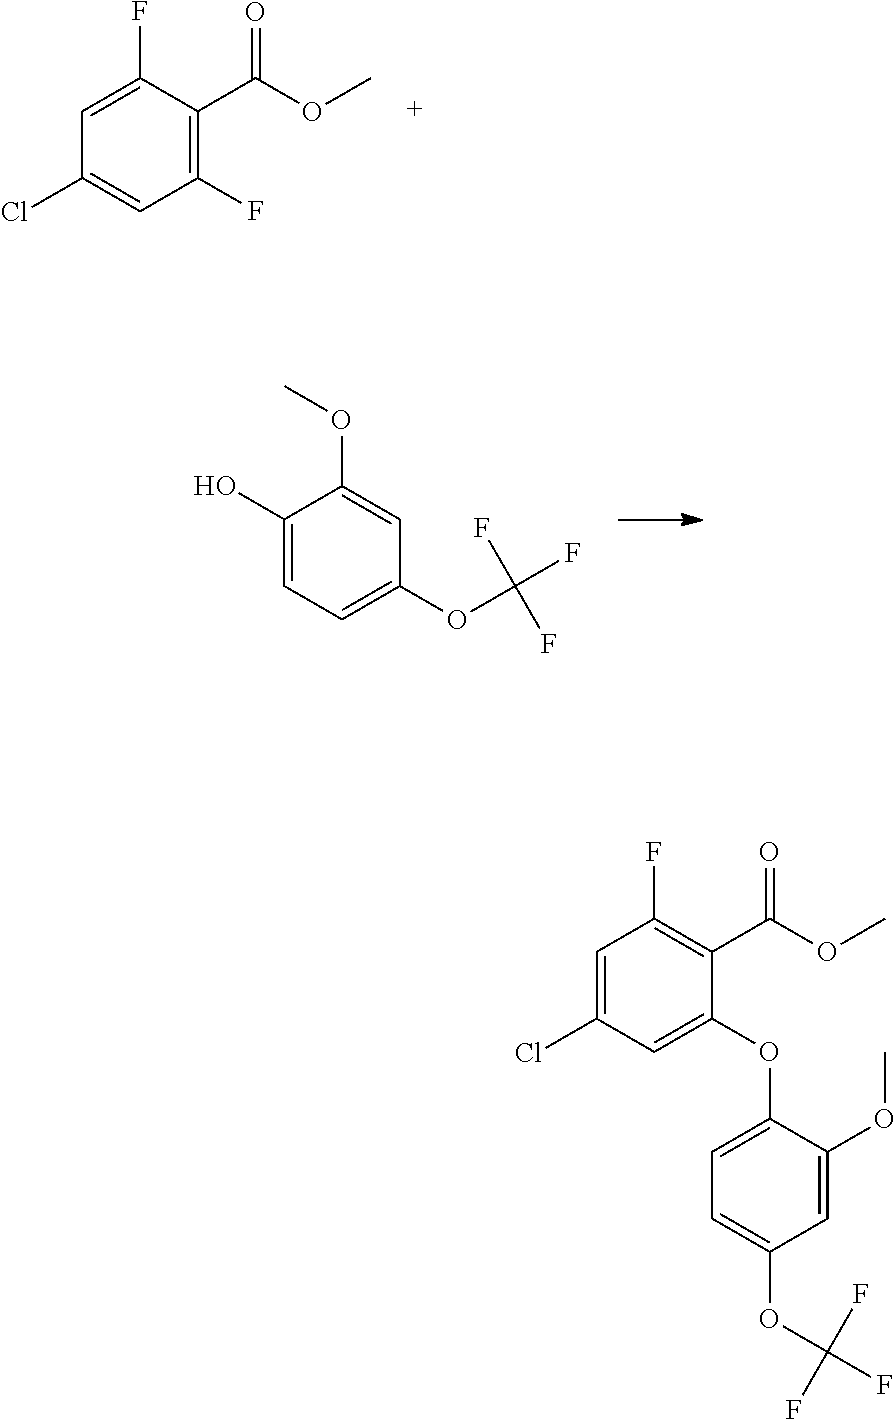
C1(F)=C(C(OC)=O)C(F)=CC(Cl)=C1.C1(O)=CC=C(OC(F)(F)F)C=C1OC.C1(OC2=CC(Cl)=CC(F)=C2C(OC)=O)=CC=C(OC(F)(F)F)C=C1OC
